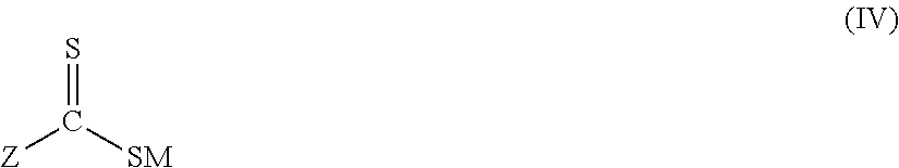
[Z]C([SM])=S
